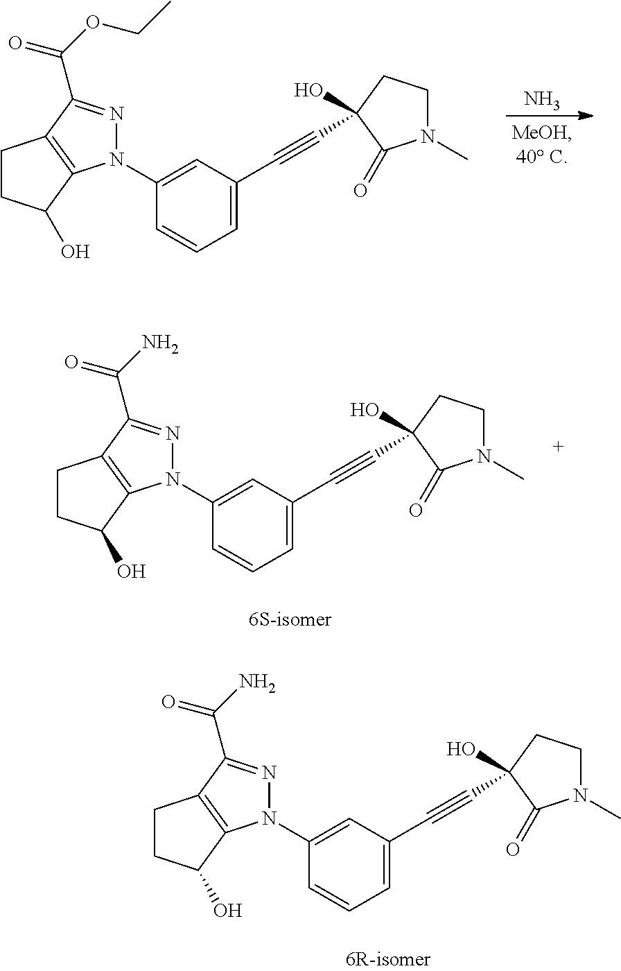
C1CC(O)C2=C1C(C(OCC)=O)=NN2C1=CC(C#CC2(O)CCN(C)C2=O)=CC=C1.N.C1CC(O)C2=C1C(C(N)=O)=NN2C1=CC(C#CC2(O)CCN(C)C2=O)=CC=C1.C1CC(O)C2=C1C(C(N)=O)=NN2C1=CC(C#CC2(O)CCN(C)C2=O)=CC=C1
